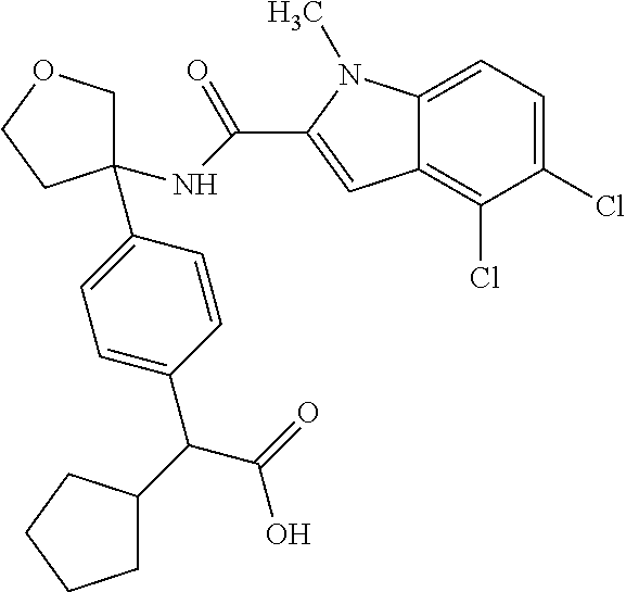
C1=C(C(C(=O)O)C2CCCC2)C=CC(C2(NC(=O)C3=CC4=C(Cl)C(Cl)=CC=C4N3C)COCC2)=C1
